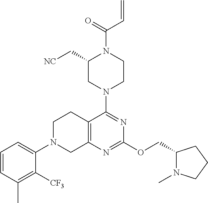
C1=CC(C)=C([CF3])C(N2CC3=C(CC2)C(N2CCN(C(=O)C=C)C(C[NC])C2)=NC(OCC2N(C)CCC2)=N3)=C1
